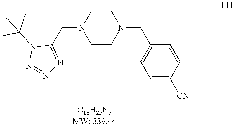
CC(N1N=NN=C1CN1CCN(CC2=CC=C([CN])C=C2)CC1)(C)C
